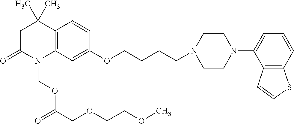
C12=C(C=C(OCCCCN3CCN(C4=CC=CC5=C4C=CS5)CC3)C=C1)N(COC(=O)COCCOC)C(=O)CC2(C)C
